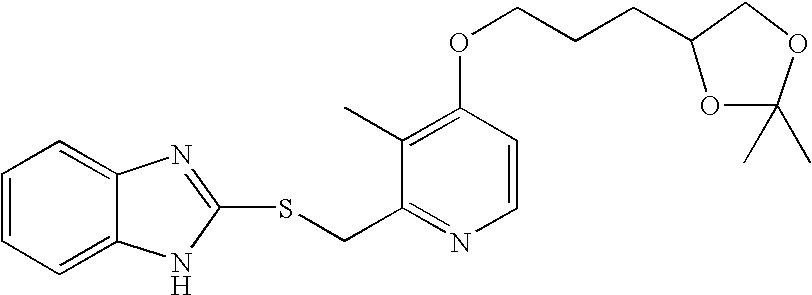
C1(C)=C(OCCCC2OC(C)(C)OC2)C=CN=C1CSC1=NC2=CC=CC=C2N1
